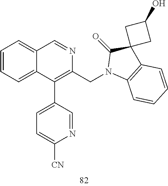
C1=CC=C2C(=C1)C=NC(CN1C3=C(C4(C1=O)CC(O)C4)C=CC=C3)=C2C1=CC=C([CN])N=C1
